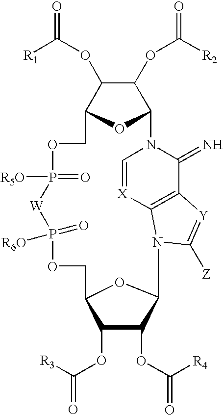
C1(OC(=O)[R1])C(OC(=O)[R2])C2OC1COP(=O)([R5O])[W]P(=O)([R6O])OCC1C(OC([R3])=O)C(OC([R4])=O)C(N3C4=C(C(=N)N2C=[X]4)[Y]=C3[Z])O1
